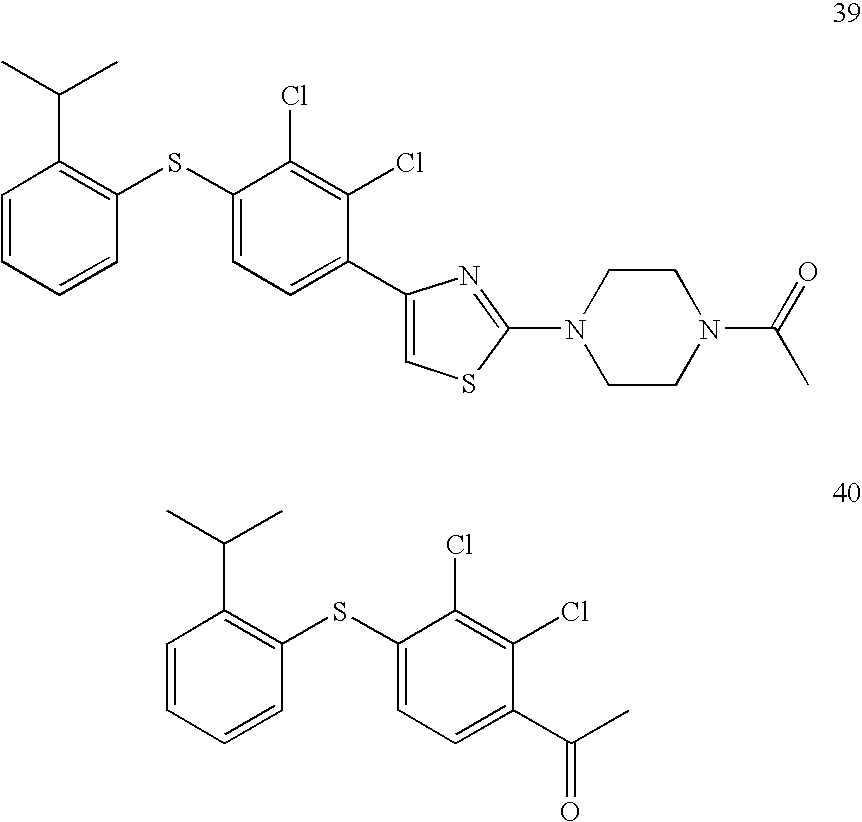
C1=CC=CC(SC2=CC=C(C3=CSC(N4CCN(C(=O)C)CC4)=N3)C(Cl)=C2Cl)=C1C(C)C.C1=CC=CC(SC2=CC=C(C(C)=O)C(Cl)=C2Cl)=C1C(C)C
